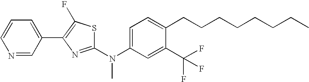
C1=CC=C(C2=C(F)SC(N(C3=CC=C(CCCCCCCC)C(C(F)(F)F)=C3)C)=N2)C=N1
